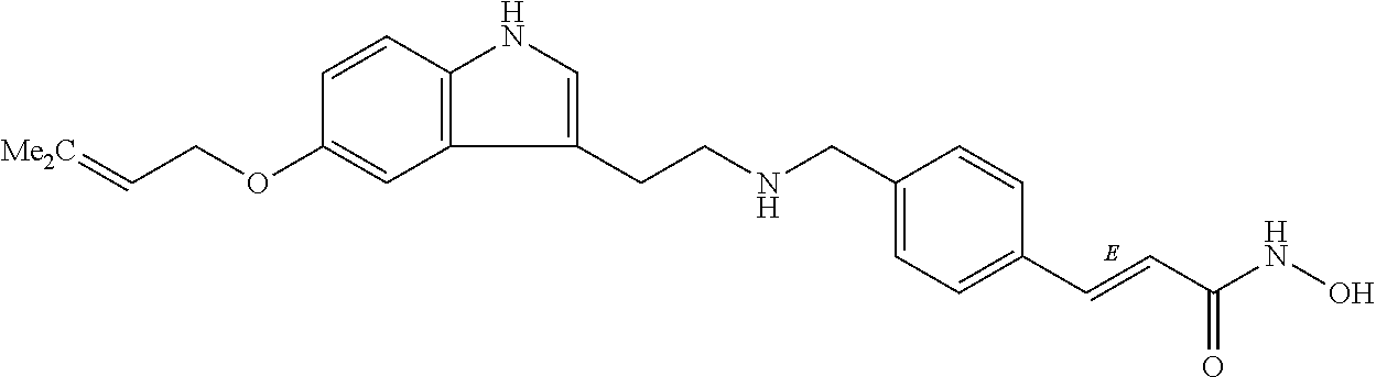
C12=C(C=CC(OCC=[Me2C])=C1)NC=C2CCNCC1=CC=C(C=CC(NO)=O)C=C1
